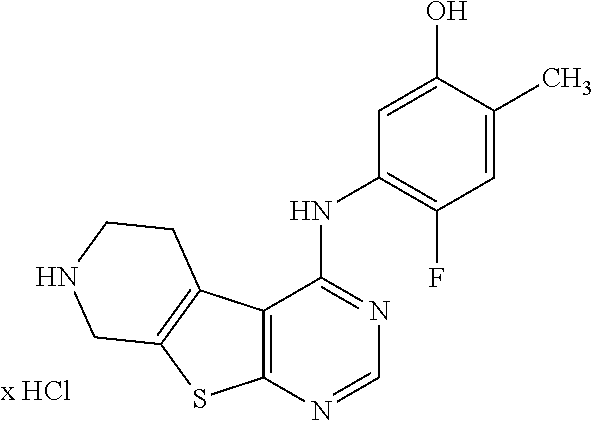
C1=C(C)C(O)=CC(NC2=NC=NC3=C2C2=C(S3)CNCC2)=C1F
